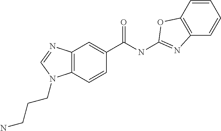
C12=C(N(CCCN)C=N1)C=CC(C(NC1=NC3=C(C=CC=C3)O1)=O)=C2
